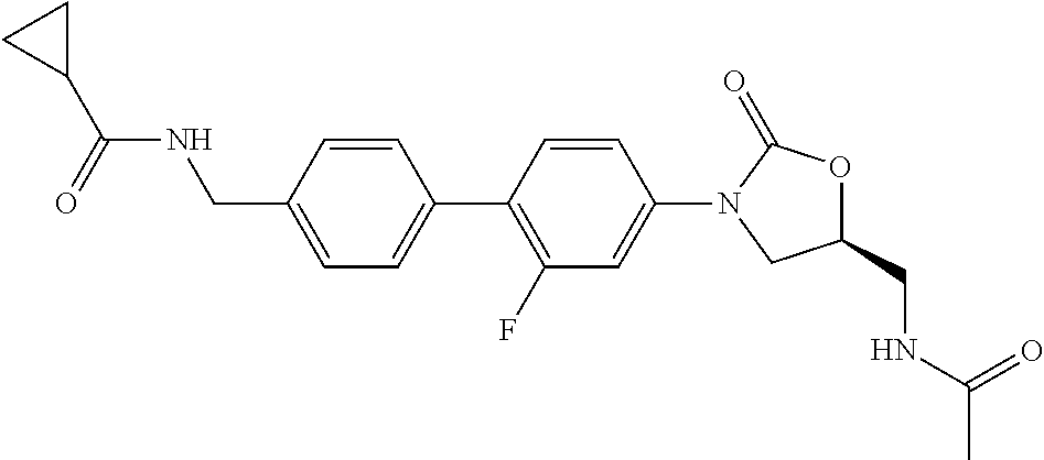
C(C1=CC=C(C2=C(F)C=C(N3CC(CNC(C)=O)OC3=O)C=C2)C=C1)NC(C1CC1)=O
